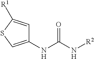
C1(NC(N[R2])=O)=CSC([R1])=C1
